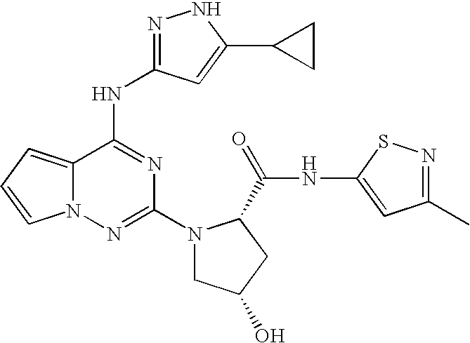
N1=C(NC2=NC(N3CC(O)CC3C(=O)NC3=CC(C)=NS3)=NN3C2=CC=C3)C=C(C2CC2)N1
